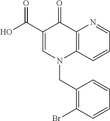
C1(C(O)=O)=CN(CC2=C(Br)C=CC=C2)C2=C(C1=O)N=CC=C2
